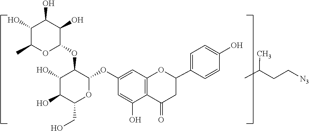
C1=C(O)C2=C(C=C1OC1C(OC3C(O)C(O)C(O)C(C)O3)C(O)C(O)C(CO)O1)OC(C1=CC=C(O)C=C1)CC2=O.C(C)(CC[N3])C
